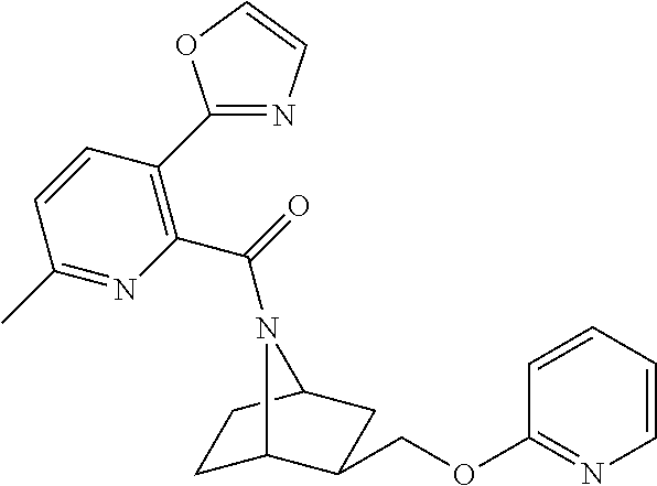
C1C2C(COC3=NC=CC=C3)CC(C1)N2C(=O)C1=C(C2=NC=CO2)C=CC(C)=N1
